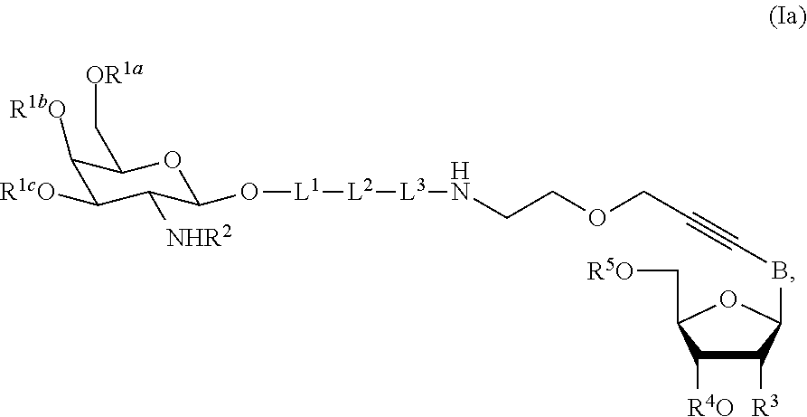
C1([R3])C([R4O])C(C[R5O])OC1BC#CCOCCN[L3][L2][L1]OC1C([NHR2])C([R1cO])C([R1bO])C(C[OR1a])O1
